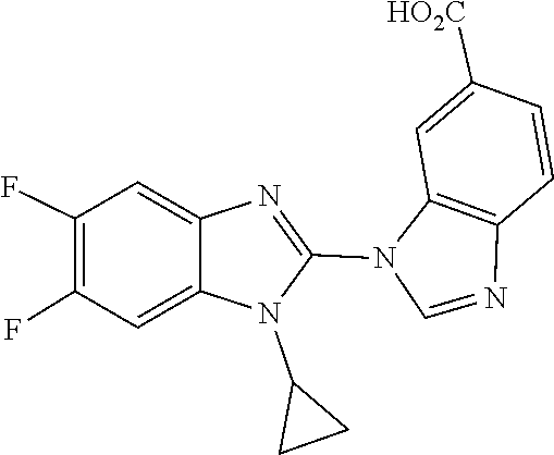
C1([HO2C])=CC2=C(C=C1)N=CN2C1=NC2=CC(F)=C(F)C=C2N1C1CC1
